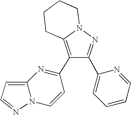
C12=C(C3=NC4=CC=NN4C=C3)C(C3=CC=CC=N3)=NN1CCCC2
